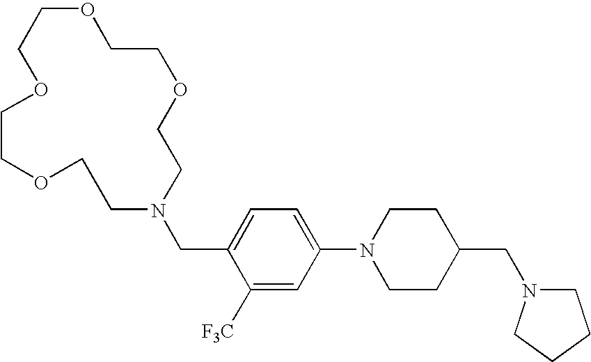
C1([F3C])=CC(N2CCC(CN3CCCC3)CC2)=CC=C1CN1CCOCCOCCOCCOCC1
